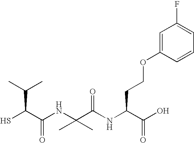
SC(C(NC(C(NC(C(O)=O)CCOC1=CC(F)=CC=C1)=O)(C)C)=O)C(C)C
